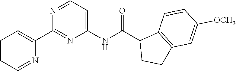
N1=CC=C(NC(C2CCC3=C2C=CC([OCH3])=C3)=O)N=C1C1=CC=CC=N1
